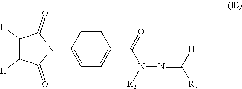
C1([H])=C([H])C(=O)N(C2=CC=C(C(N([R2])N=C([H])[R7])=O)C=C2)C1=O
